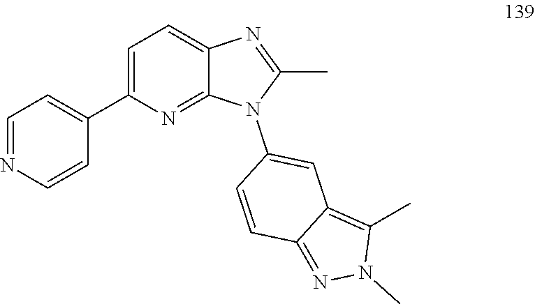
C1=NC=CC(C2=CC=C3C(=N2)N(C2=CC4=C(C)N(C)N=C4C=C2)C(C)=N3)=C1
